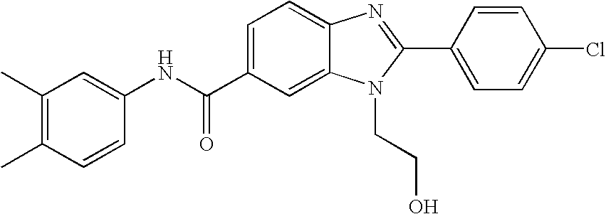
C1(NC(C2=CC=C3C(=C2)N(CCO)C(C2=CC=C(Cl)C=C2)=N3)=O)=CC(C)=C(C)C=C1
